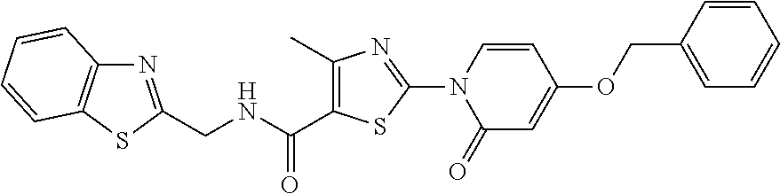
C1=C(OCC2=CC=CC=C2)C=CN(C2=NC(C)=C(C(NCC3=NC4=C(S3)C=CC=C4)=O)S2)C1=O
